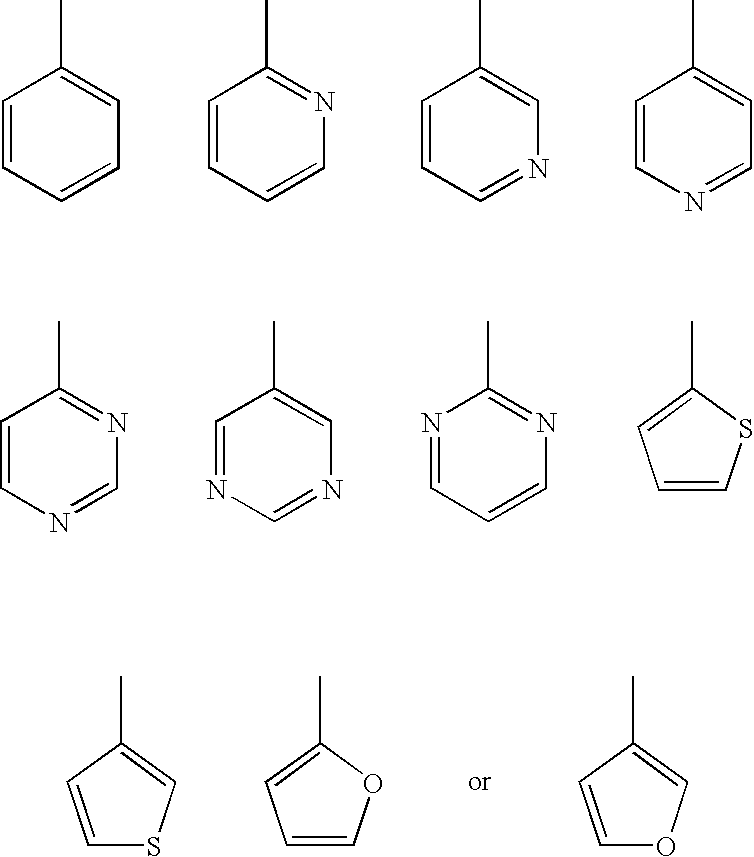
C1=CC=CC=C1C.C1=CC=CN=C1C.C1=CC=NC=C1C.C1=CN=CC=C1C.C1=CN=CN=C1C.C1=NC=NC=C1C.N1=CC=CN=C1C.C1(C)=CC=CS1.C1(C)=CSC=C1.C1(C)=CC=CO1.C1(C)=COC=C1
